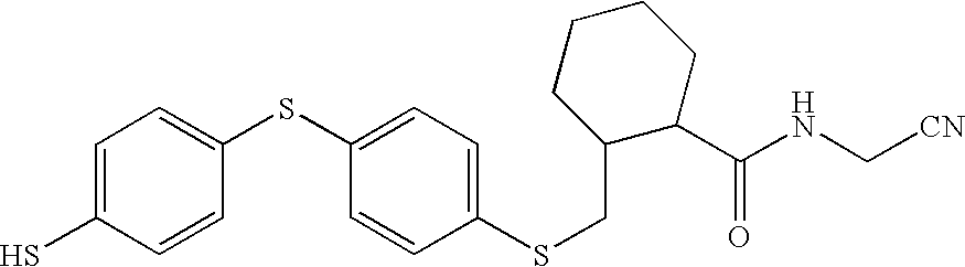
S(C1=CC=C(SCC2C(C(NC[CN])=O)CCCC2)C=C1)C1=CC=C(S)C=C1
